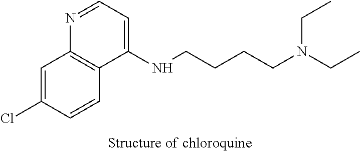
N1=CC=C(NCCCCN(CC)CC)C2=C1C=C(Cl)C=C2
